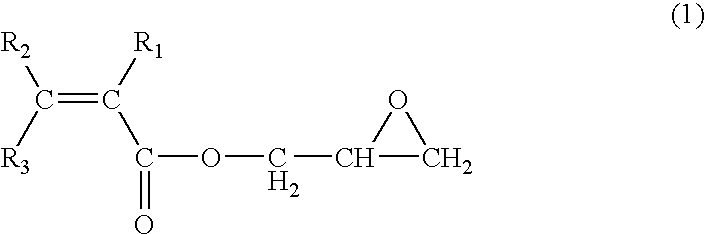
[R2]C([R3])=C([R1])C(OCC1CO1)=O
